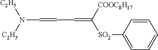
[C2H5]N([C2H5])C=CC=C([SO2]C1=CC=CC=C1)[COOC8H17]
